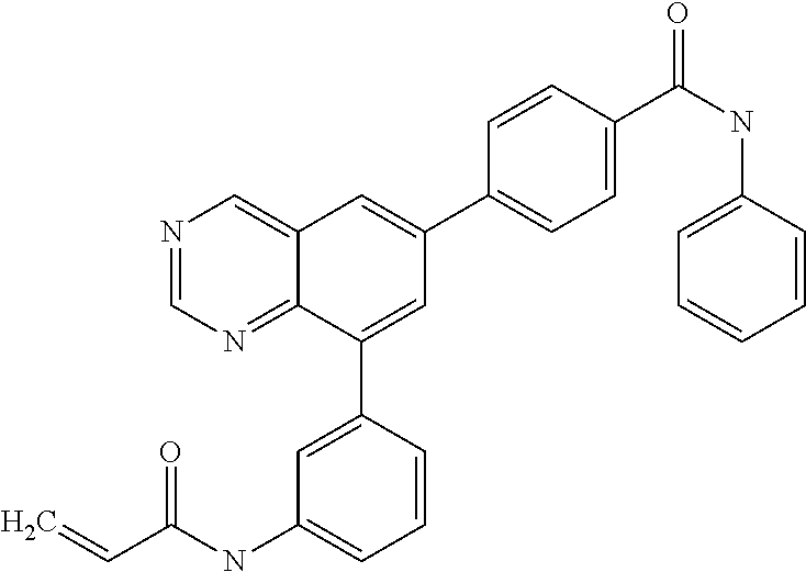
C(NC1=CC=CC(C2=CC(C3=CC=C(C(NC4=CC=CC=C4)=O)C=C3)=CC3=CN=CN=C23)=C1)(C=C)=O
